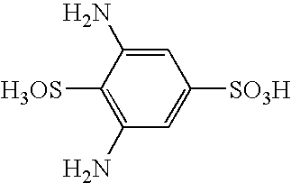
C1=C(N)C([H3OS])=C(N)C=C1[SO3H]
